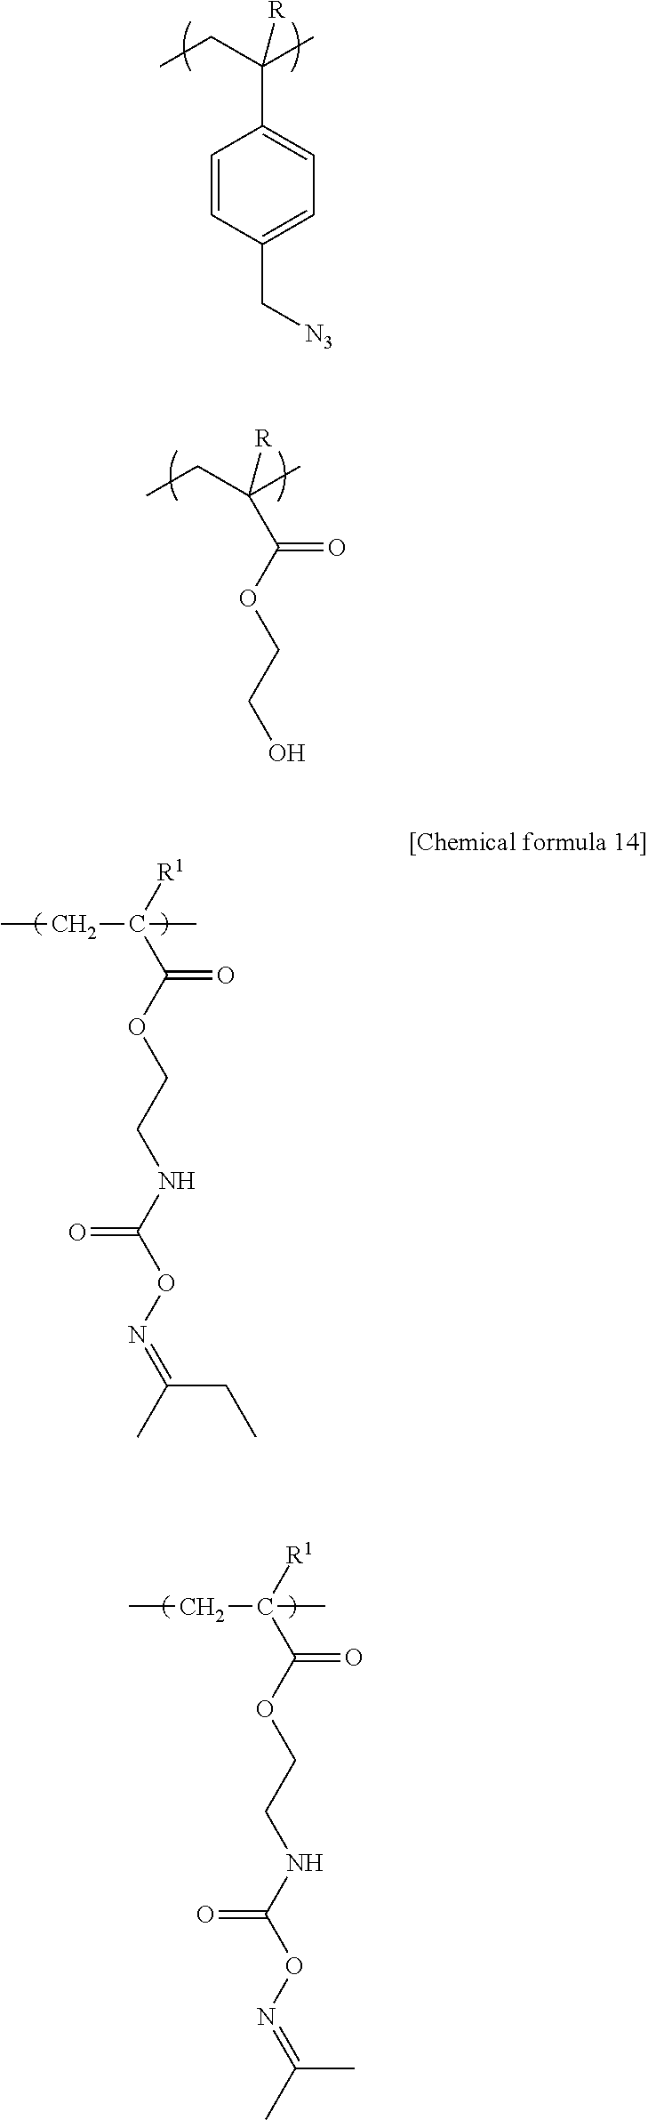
CCC(C)([R])C1=CC=C(C[N3])C=C1.CCC(C)([R])C(OCCO)=O.CCC(C)([R1])C(OCCNC(ON=C(CC)C)=O)=O.CCC(C)([R1])C(OCCNC(ON=C(C)C)=O)=O
